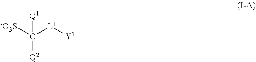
[Q1]C([Q2])([L1][Y1])[-O3S]
